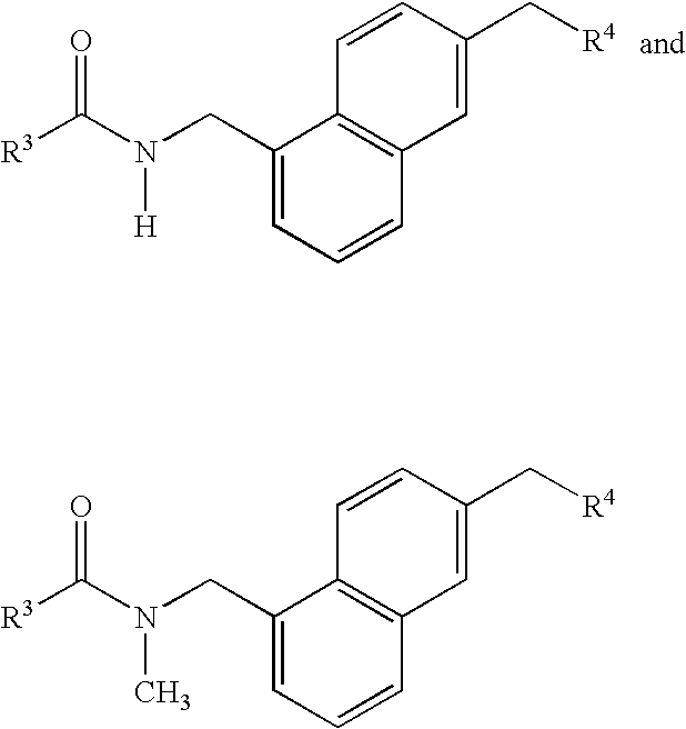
C1(CN(C([R3])=O)[H])=CC=CC2=C1C=CC(C[R4])=C2.C1(CN(C([R3])=O)C)=CC=CC2=C1C=CC(C[R4])=C2
